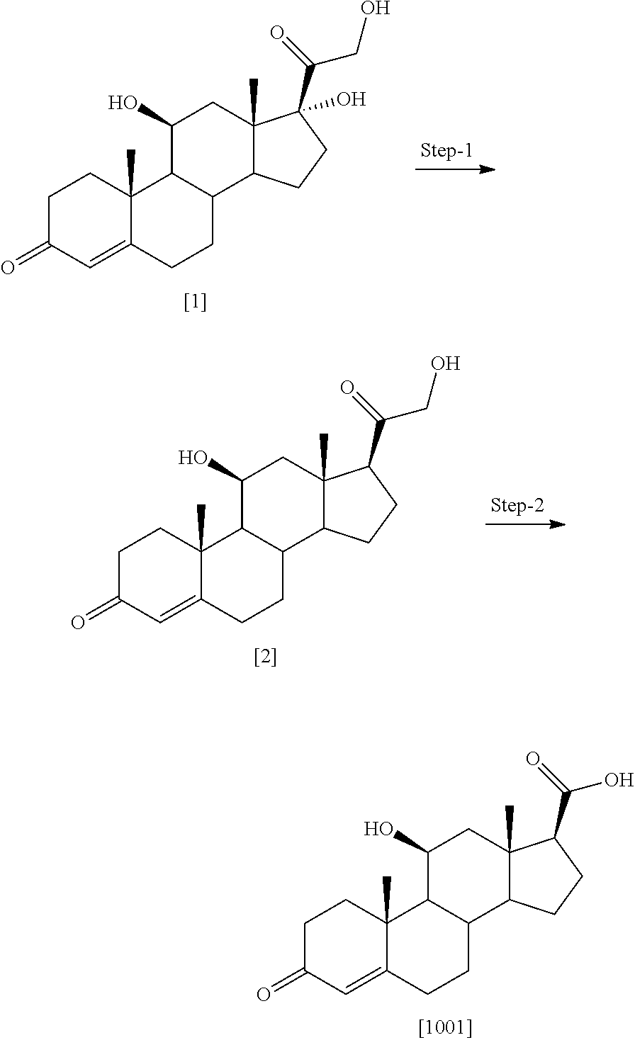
C12(C)C(=CC(=O)CC1)CCC1C2C(O)CC2(C)C1CCC2(C(=O)CO)O.C12(C)C(=CC(=O)CC1)CCC1C2C(O)CC2(C)C1CCC2C(=O)CO.C12(C)C(=CC(=O)CC1)CCC1C2C(O)CC2(C)C1CCC2C(=O)O
